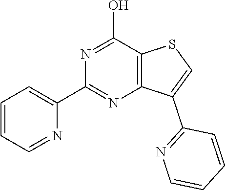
C1=CC=NC(C2=NC3=C(C(O)=N2)SC=C3C2=NC=CC=C2)=C1
